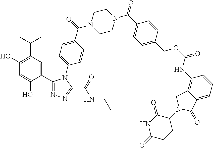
C1(C2=NN=C(C(=O)NCC)N2C2=CC=C(C(=O)N3CCN(C(C4=CC=C(COC(=O)NC5=C6C(=CC=C5)C(=O)N(C5CCC(=O)NC5=O)C6)C=C4)=O)CC3)C=C2)=CC(C(C)C)=C(O)C=C1O
